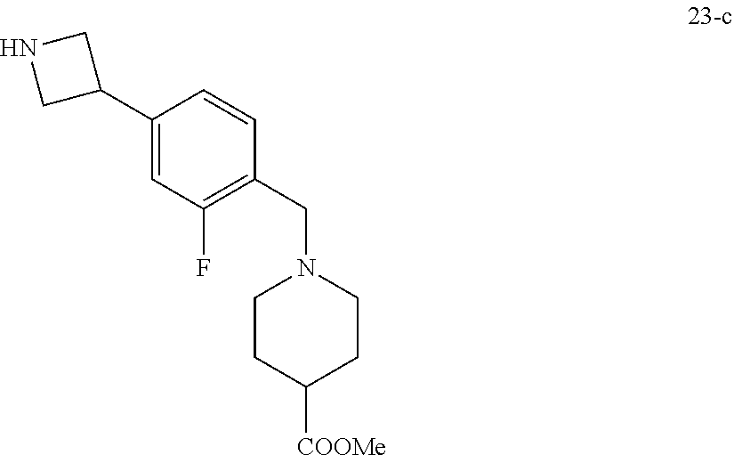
C1CC([COOMe])CCN1CC1=C(F)C=C(C2CNC2)C=C1
